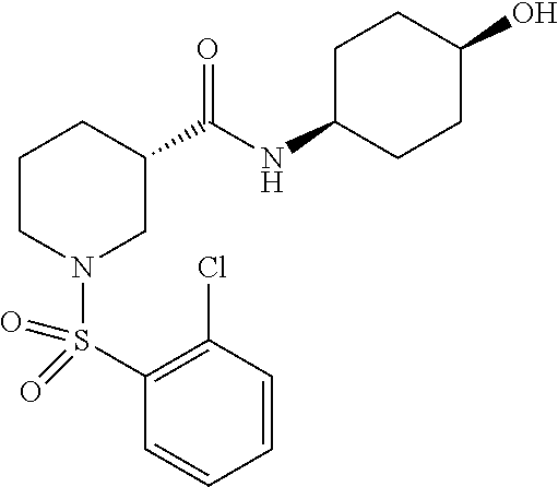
C1(S(N2CC(C(NC3CCC(O)CC3)=O)CCC2)(=O)=O)=C(Cl)C=CC=C1
